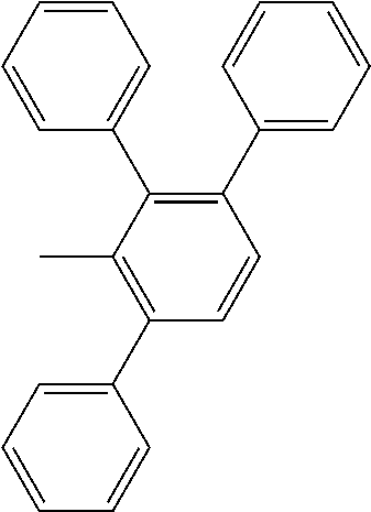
C1=CC=C(C2=C(C3=CC=CC=C3)C=CC(C3=CC=CC=C3)=C2C)C=C1
